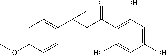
C1(C(C2=C(O)C=C(O)C=C2O)=O)C(C2=CC=C(OC)C=C2)C1
